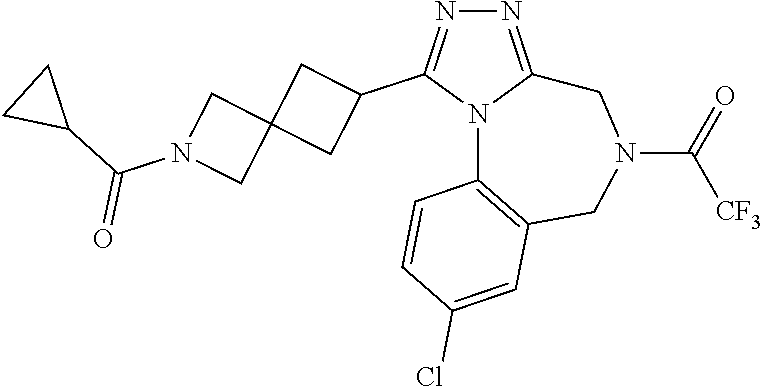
N1=C2N(C(C3CC4(C3)CN(C(C3CC3)=O)C4)=N1)C1=C(CN(C(=O)[CF3])C2)C=C(Cl)C=C1
